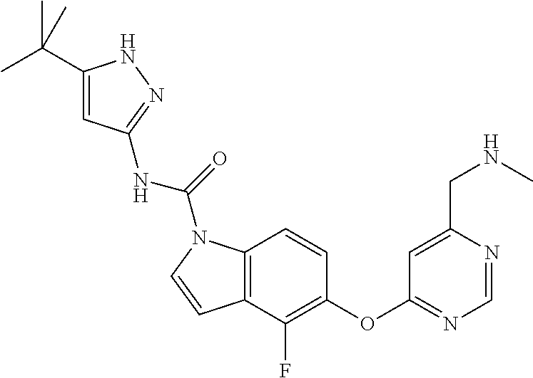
C1(C(C)(C)C)=CC(NC(=O)N2C3=C(C(F)=C(OC4=NC=NC(CNC)=C4)C=C3)C=C2)=NN1
